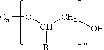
C([R])(O[Cm])CO
